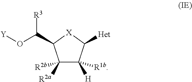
C1([R2b])([R2a])C([R1b])([H])C([Het])[X]C1C(O[Y])[R3]
